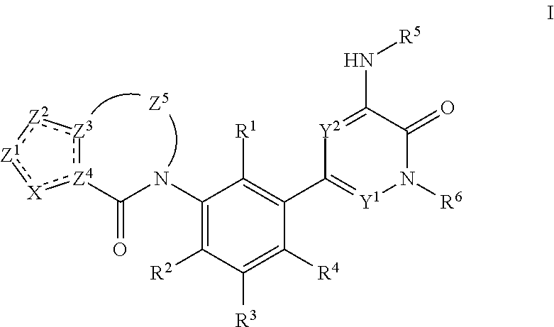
N(C([Z4]1:[Z3]:[Z2]:[Z1]:[X]:1)=O)C1=C([R2])C([R3])=C([R4])C(C2=[Y1]N([R6])C(=O)C(N[R5])=[Y2]2)=C1[R1]
